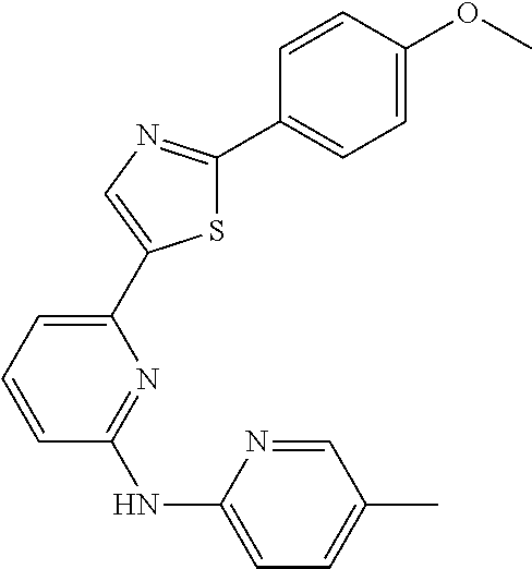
N1=C(NC2=CC=C(C)C=N2)C=CC=C1C1=CN=C(C2=CC=C(OC)C=C2)S1
